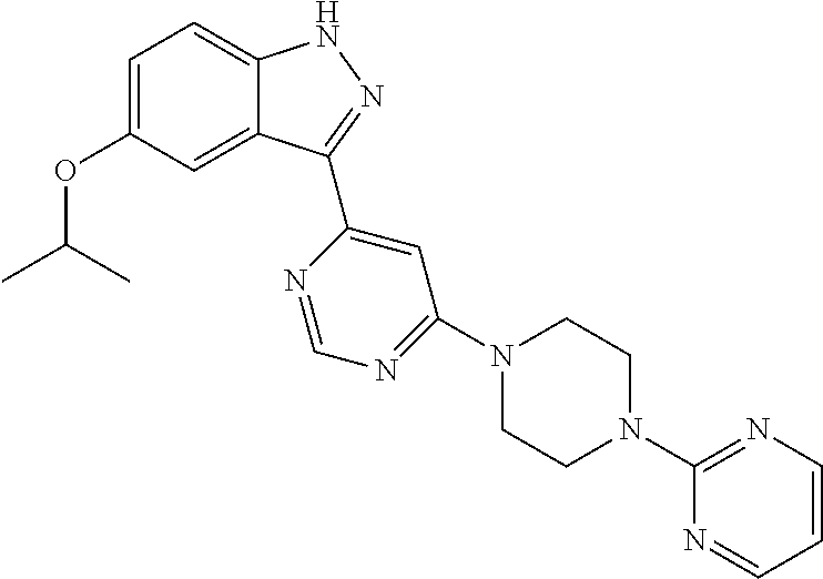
C1=C(OC(C)C)C=C2C(=C1)NN=C2C1=CC(N2CCN(C3=NC=CC=N3)CC2)=NC=N1
